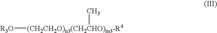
[R3O][(CH2CH2O)n3(CH2CHO)m3-R4]C
